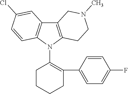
C12=C(N(C3=C(C4=CC=C(F)C=C4)CCCC3)C3=C1C=C(Cl)C=C3)CCN(C)C2
